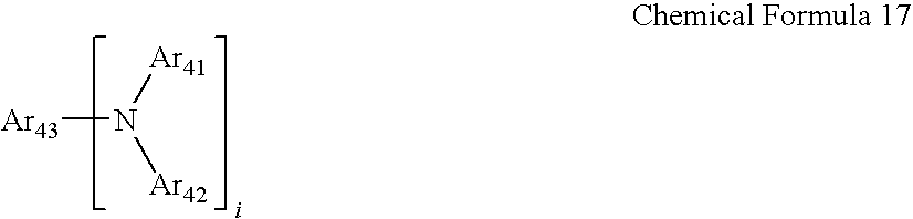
[Ar43]N([Ar41])[Ar42]
